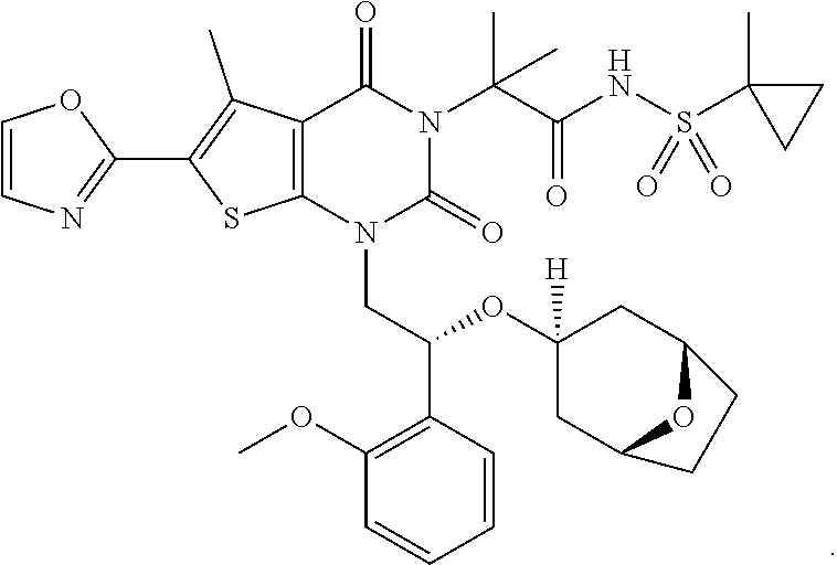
C12=C(N(CC(C3=C(OC)C=CC=C3)OC3([H])CC4OC(C3)CC4)C(=O)N(C(C(NS(C3(C)CC3)(=O)=O)=O)(C)C)C1=O)SC(C1=NC=CO1)=C2C
